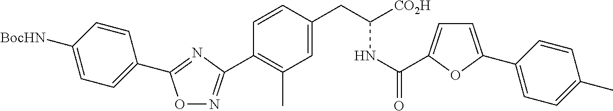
O1N=C(C2=C(C)C=C(CC(NC(=O)C3=CC=C(C4=CC=C(C)C=C4)O3)[CO2H])C=C2)N=C1C1=CC=C([BocHN])C=C1
